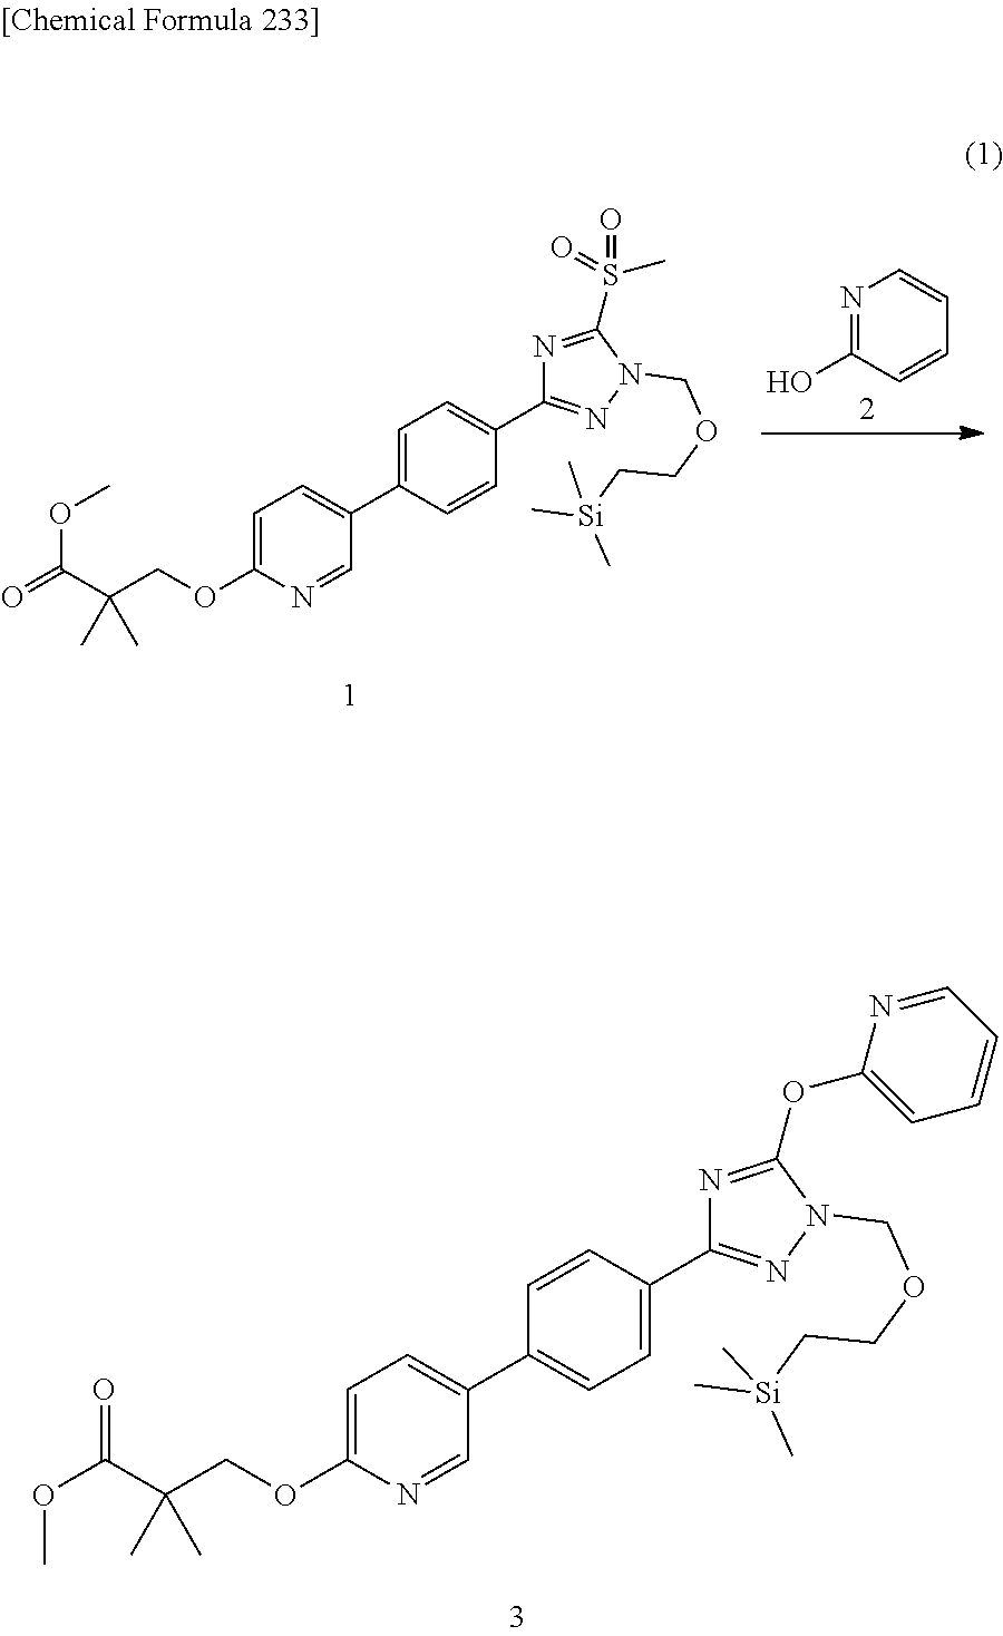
C1=C(OCC(C(OC)=O)(C)C)N=CC(C2=CC=C(C3=NN(COCC[Si](C)(C)C)C(OC4=CC=CC=N4)=N3)C=C2)=C1.C1=C(OCC(C(=O)OC)(C)C)N=CC(C2=CC=C(C3=NN(COCC[Si](C)(C)C)C(S(C)(=O)=O)=N3)C=C2)=C1.C1(O)=NC=CC=C1
